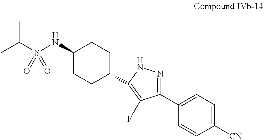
CC(S(NC1CCC(C2=C(F)C(C3=CC=C([CN])C=C3)=NN2)CC1)(=O)=O)C
